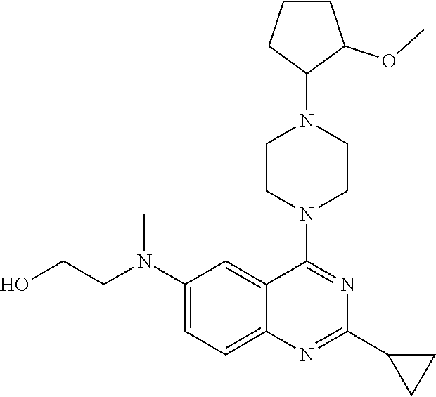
C1(N2CCN(C3=NC(C4CC4)=NC4=CC=C(N(CCO)C)C=C34)CC2)C(OC)CCC1
